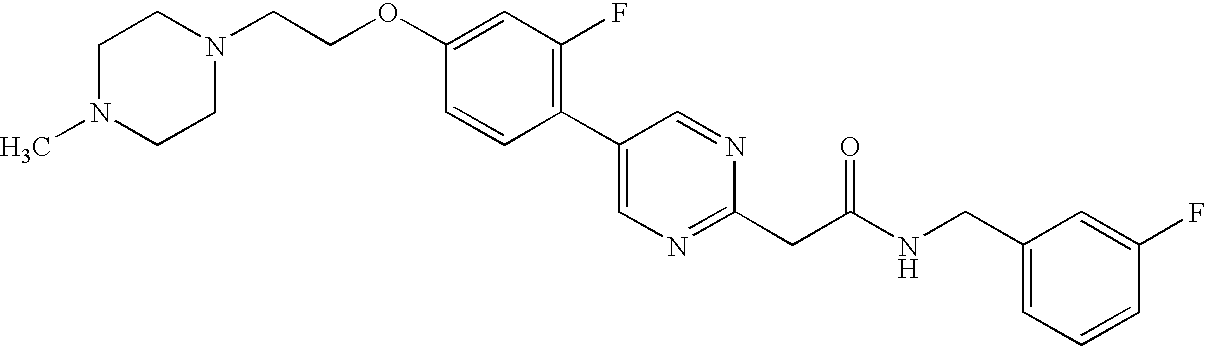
C(OC1=CC(F)=C(C2=CN=C(CC(NCC3=CC=CC(F)=C3)=O)N=C2)C=C1)CN1CCN(C)CC1
